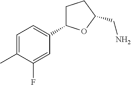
C1=C(C)C(F)=CC(C2CCC(CN)O2)=C1
